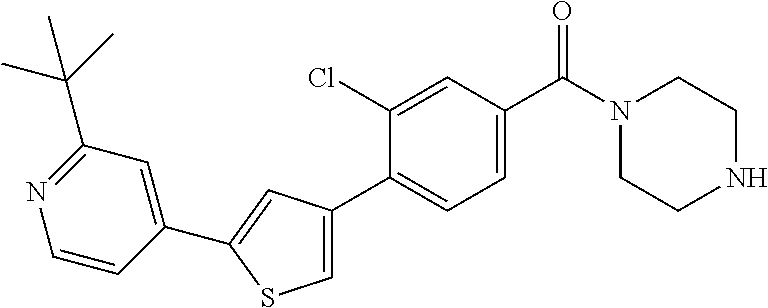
C1(C(C)(C)C)=NC=CC(C2=CC(C3=CC=C(C(N4CCNCC4)=O)C=C3Cl)=CS2)=C1
